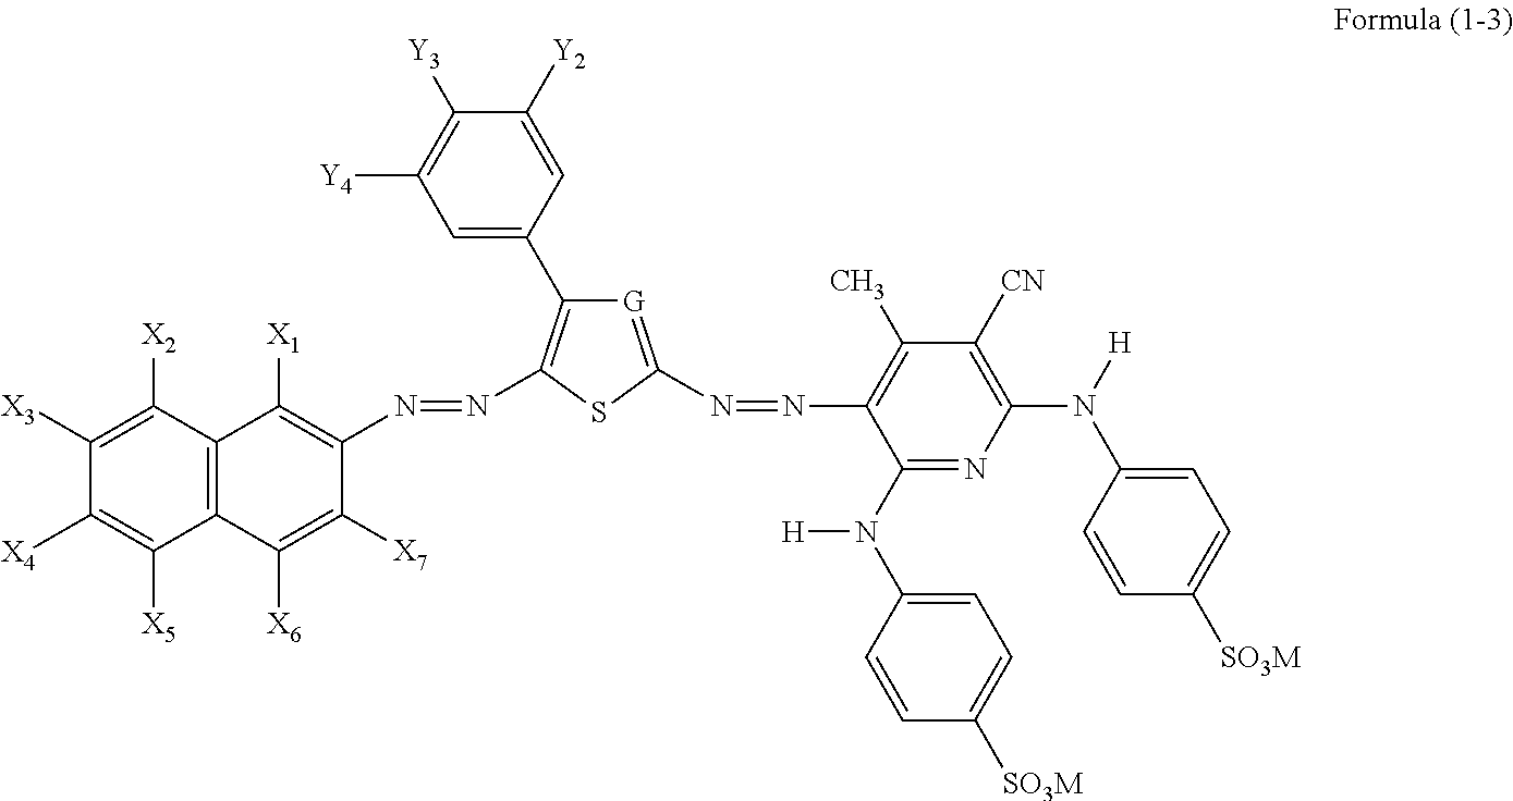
C1([Y3])=C([Y4])C=C(C2=C(N=NC3=C([X1])C4=C(C([X6])=C3[X7])C([X5])=C([X4])C([X3])=C4[X2])SC(N=NC3=C(C)C([CN])=C(N([H])C4=CC=C([SO3M])C=C4)N=C3N([H])C3=CC=C([SO3M])C=C3)=[G]2)C=C1[Y2]
